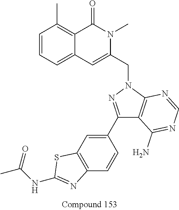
C12=CC=CC(C)=C1C(=O)N(C)C(CN1N=C(C3=CC4=C(C=C3)N=C(NC(C)=O)S4)C3=C1N=CN=C3N)=C2
